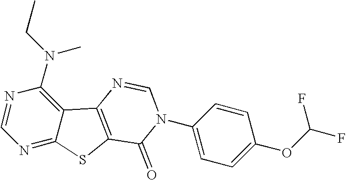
C1=NC(N(CC)C)=C2C(=N1)SC1=C2N=CN(C2=CC=C(OC(F)F)C=C2)C1=O
